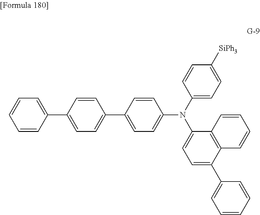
C1=CC(C2=CC=C(C3=CC=C(N(C4=CC=C([SiPh3])C=C4)C4=CC=C(C5=CC=CC=C5)C5=C4C=CC=C5)C=C3)C=C2)=CC=C1
